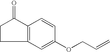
C1=C(OCC=C)C=CC2=C1CCC2=O
